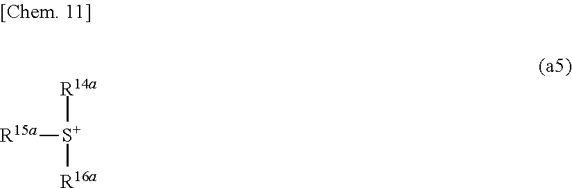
[R15a][S+]([R14a])[R16a]
